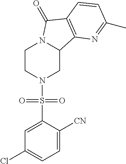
C1CN(S(C2=CC(Cl)=CC=C2[CN])(=O)=O)CC2N1C(=O)C1=C2N=C(C)C=C1
